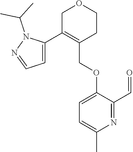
C1C(C2=CC=NN2C(C)C)=C(COC2=CC=C(C)N=C2C=O)CCO1
